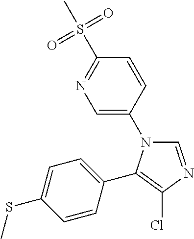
C1=C(N2C=NC(Cl)=C2C2=CC=C(SC)C=C2)C=CC(S(C)(=O)=O)=N1
